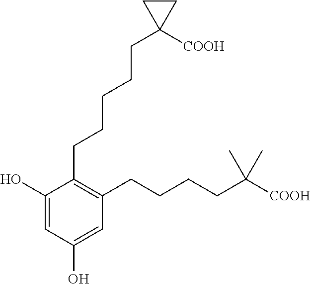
C1(O)=CC(O)=CC(CCCCC([COOH])(C)C)=C1CCCCCC1([COOH])CC1
